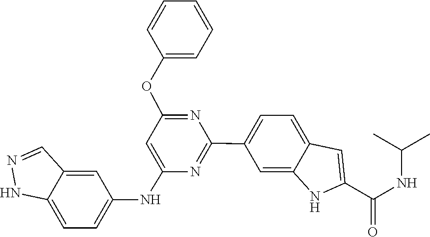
C1(OC2=NC(C3=CC=C4C(=C3)NC(C(NC(C)C)=O)=C4)=NC(NC3=CC=C4C(=C3)C=NN4)=C2)=CC=CC=C1
